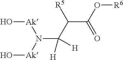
C(C(O[R6])=O)(C(N([Ak]O)[Ak]O)([H])[H])[R5]
